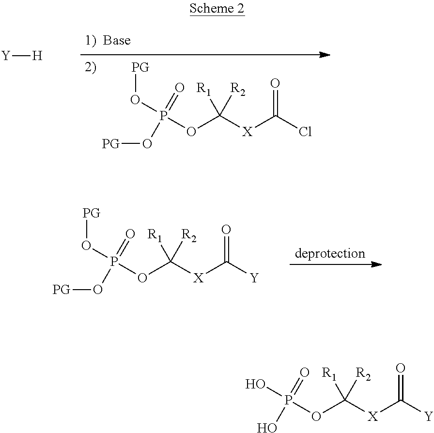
[Y][H].[PG]OP(=O)(O[PG])OC([X]C(Cl)=O)([R1])[R2].[PG]OP(=O)(O[PG])OC([X]C([Y])=O)([R1])[R2].OP(=O)(O)OC([X]C([Y])=O)([R1])[R2]
